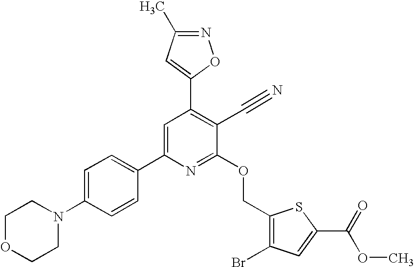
C1OCCN(C2=CC=C(C3=CC(C4=CC(C)=NO4)=C(C#N)C(OCC4=C(Br)C=C(C(=O)OC)S4)=N3)C=C2)C1
